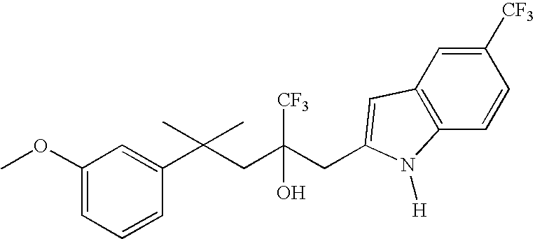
C1=CC(C(CC(CC2=CC3=C(C=CC([CF3])=C3)N2[H])([CF3])O)(C)C)=CC(OC)=C1
